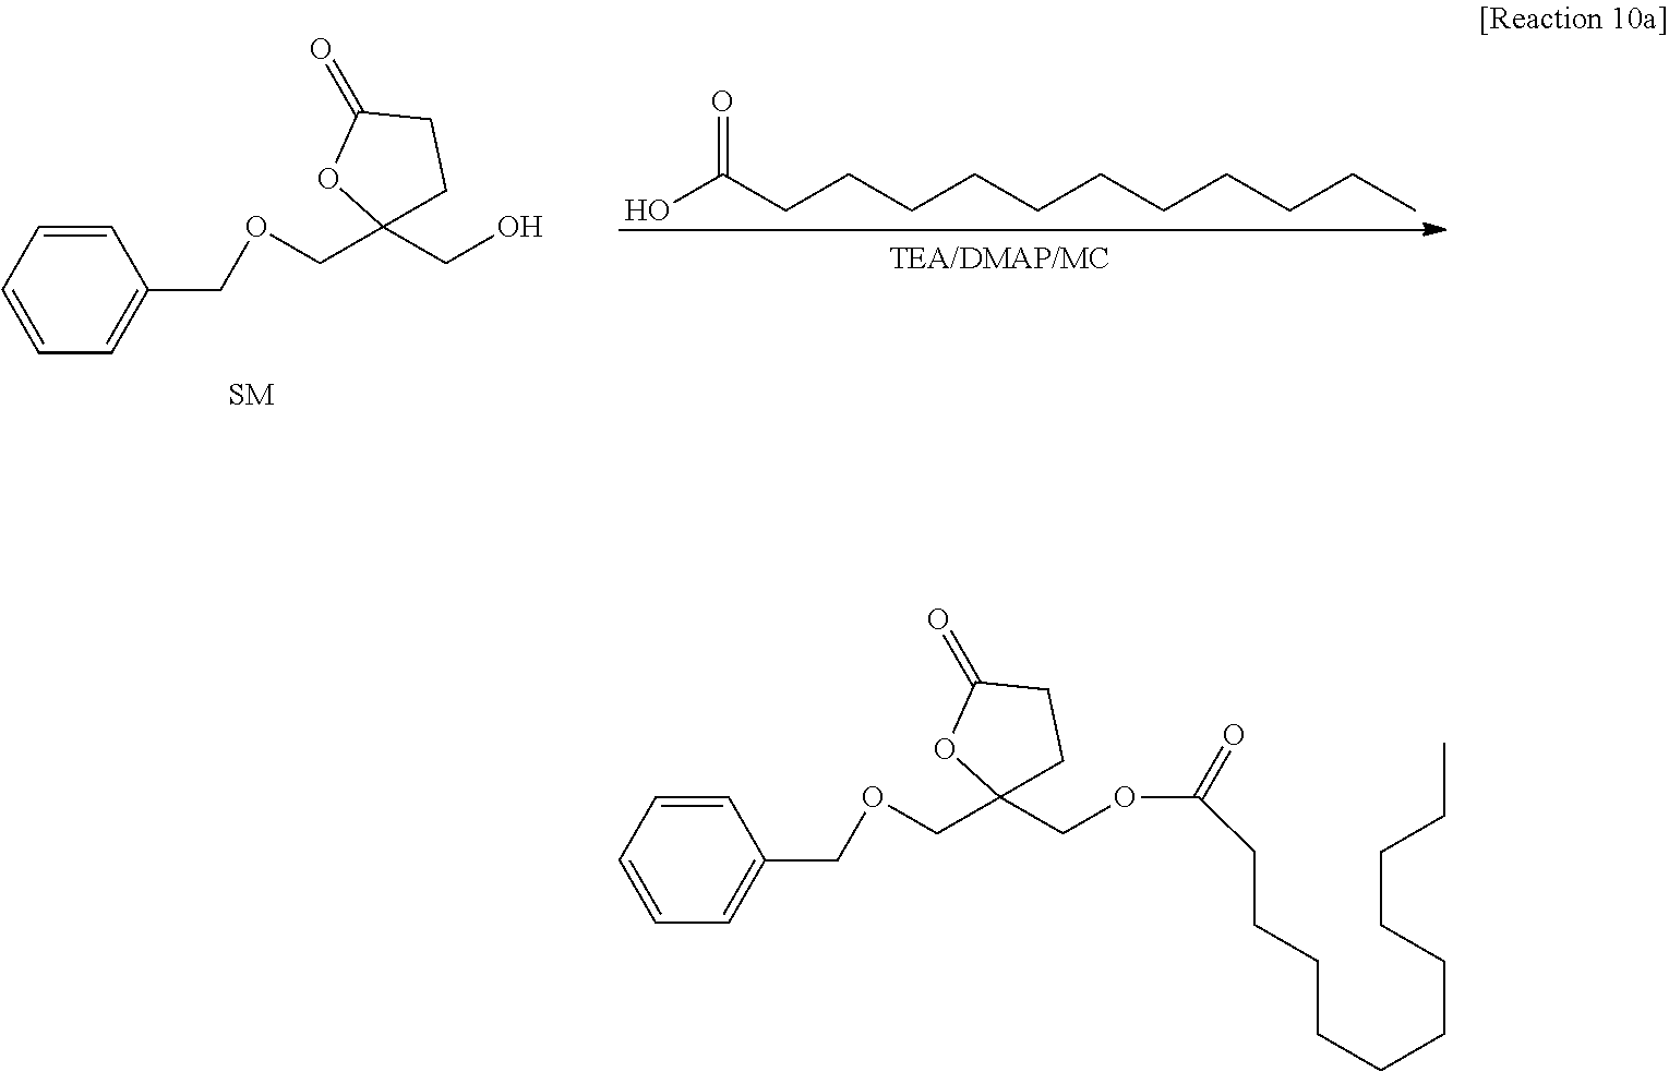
C1=CC=CC=C1COCC1(COC(CCCCCCCCCCC)=O)CCC(=O)O1.C1=CC=CC=C1COCC1(CO)CCC(=O)O1.OC(CCCCCCCCCCC)=O
